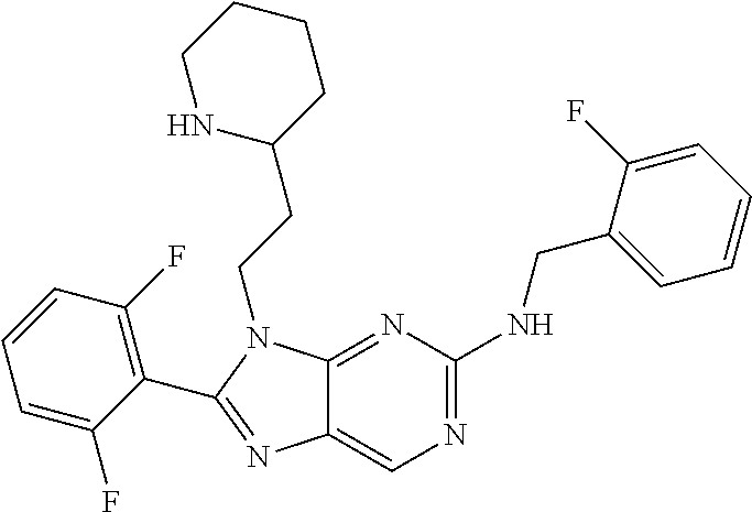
C1=C(F)C(C2=NC3=CN=C(NCC4=CC=CC=C4F)N=C3N2CCC2CCCCN2)=C(F)C=C1
